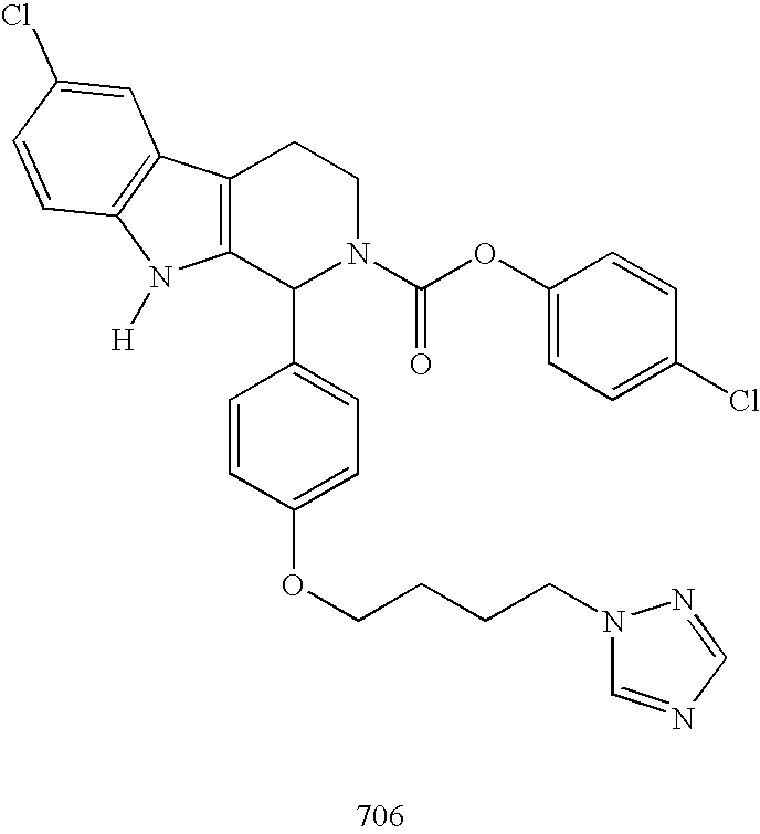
C12=C(C(C3=CC=C(OCCCCN4C=NC=N4)C=C3)N(C(OC3=CC=C(Cl)C=C3)=O)CC1)N([H])C1=C2C=C(Cl)C=C1
